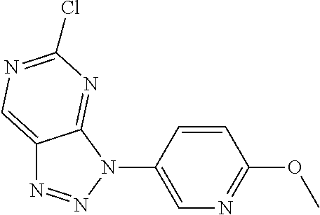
C12=CN=C(Cl)N=C1N(C1=CN=C(OC)C=C1)N=N2
